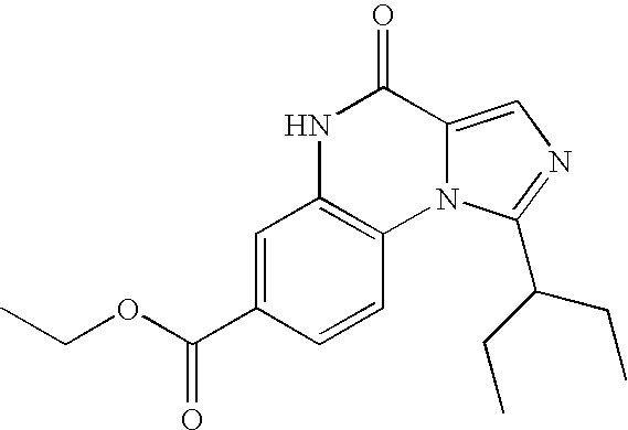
C1=C(C(OCC)=O)C=CC2=C1NC(=O)C1=CN=C(C(CC)CC)N21
